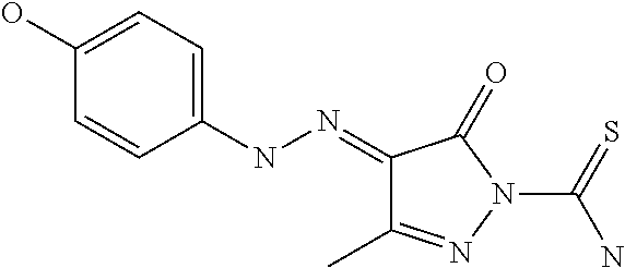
C1=CC(NN=C2C(C)=NN(C(=S)N)C2=O)=CC=C1O
